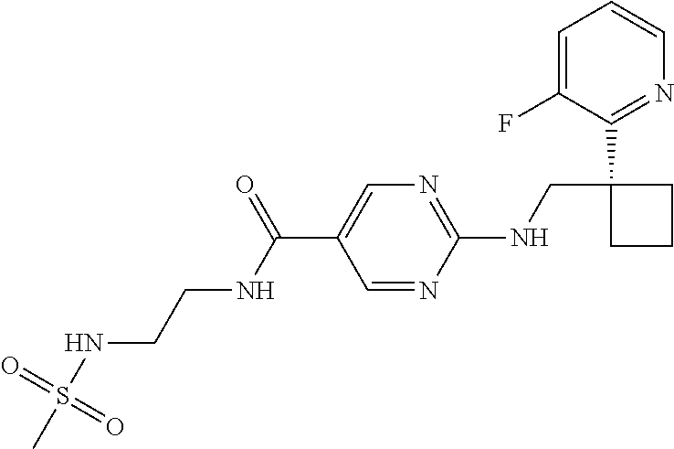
C1=C(F)C(C2(CNC3=NC=C(C(=O)NCCNS(C)(=O)=O)C=N3)CCC2)=NC=C1
